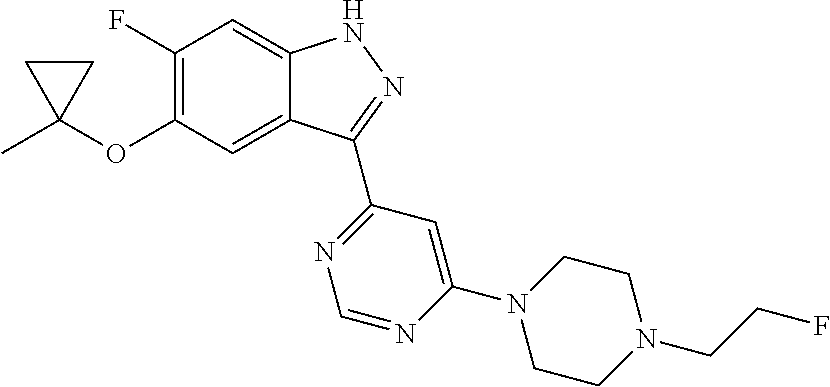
CC1(OC2=C(F)C=C3C(=C2)C(C2=NC=NC(N4CCN(CCF)CC4)=C2)=NN3)CC1
